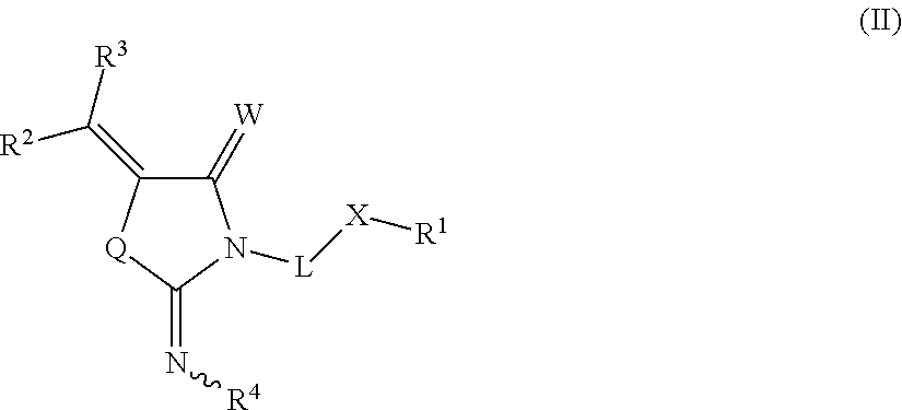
C1(=[W])C(=C([R3])[R2])[Q]C(=N[R4])N1[L][X][R1]
